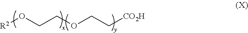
[R2]OCCOCC[CO2H]
